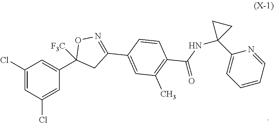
C1(Cl)=CC(Cl)=CC(C2([F3C])CC(C3=CC(C)=C(C(NC4(C5=CC=CC=N5)CC4)=O)C=C3)=NO2)=C1
